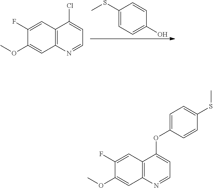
C1(OC2=CC=NC3=C2C=C(F)C(OC)=C3)=CC=C(SC)C=C1.CSC1=CC=C(O)C=C1.ClC1=CC=NC2=C1C=C(F)C(OC)=C2
